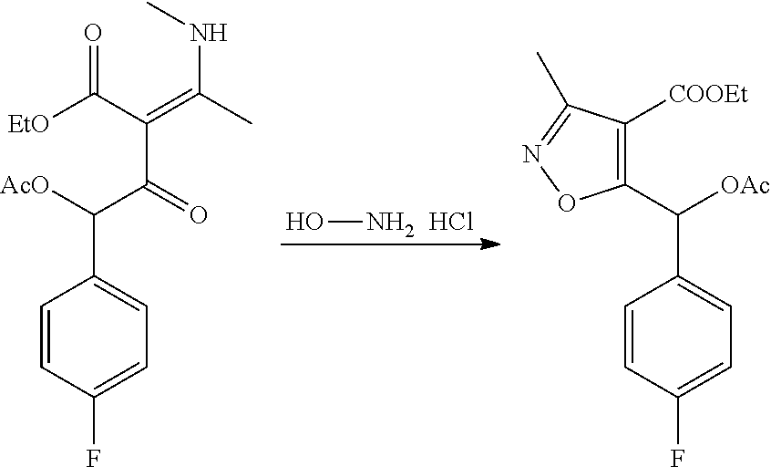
C1=CC(F)=CC=C1C([AcO])C(=O)C(C([EtO])=O)=C(C)NC.ON.Cl.C1=CC(F)=CC=C1C(C1=C([COOEt])C(C)=NO1)[OAc]
